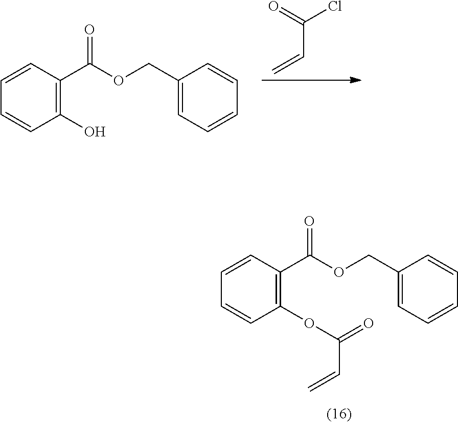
C1=CC=CC(OC(=O)C=C)=C1C(=O)OCC1=CC=CC=C1.C(C=C)(Cl)=O.C1=CC=CC(O)=C1C(=O)OCC1=CC=CC=C1
